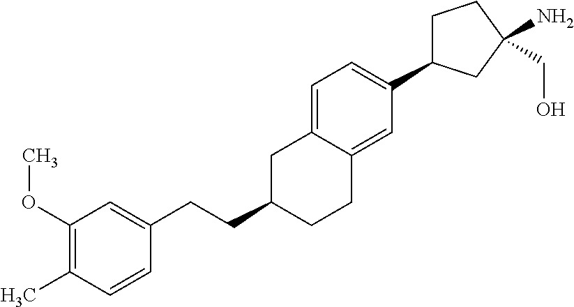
C1(OC)=C(C)C=CC(CCC2CCC3=CC(C4CCC(CO)(N)C4)=CC=C3C2)=C1
